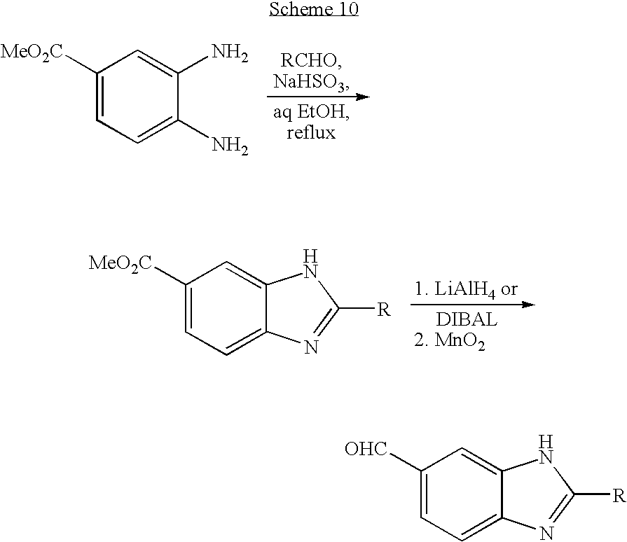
C1([MeO2C])=CC=C(N)C(N)=C1.C1([MeO2C])=CC=C2C(=C1)NC([R])=N2.C1([OHC])=CC=C2C(=C1)NC([R])=N2
